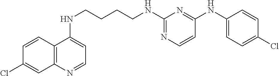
C12=C(N=CC=C1NCCCCNC1=NC=CC(NC3=CC=C(Cl)C=C3)=N1)C=C(Cl)C=C2
